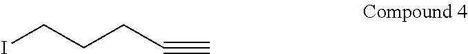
ICCCC#C
